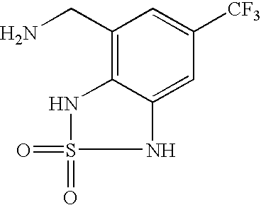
NCC1=C2NS(=O)(=O)NC2=CC([CF3])=C1
